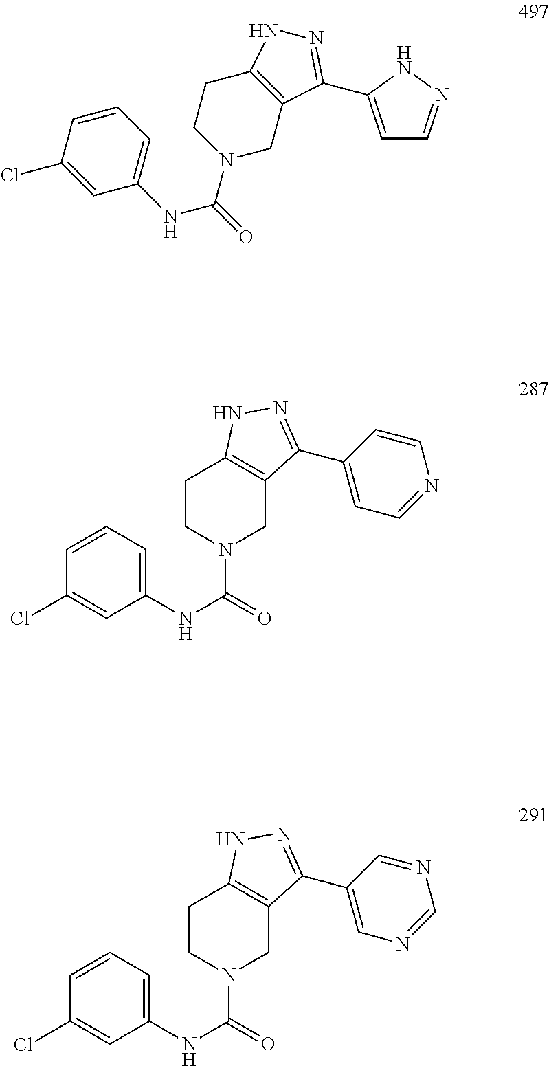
C1=CC=C(NC(=O)N2CC3=C(CC2)NN=C3C2=CC=NN2)C=C1Cl.C1=CC=C(NC(=O)N2CC3=C(CC2)NN=C3C2=CC=NC=C2)C=C1Cl.C1=CC=C(NC(=O)N2CC3=C(CC2)NN=C3C2=CN=CN=C2)C=C1Cl
